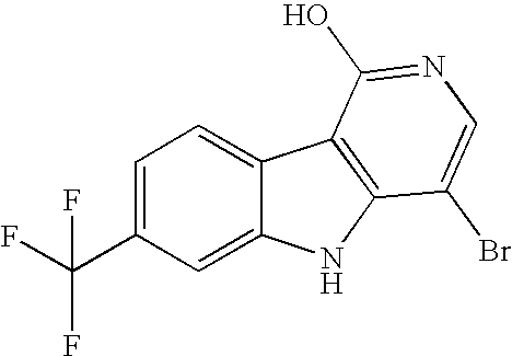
C1=C(C(F)(F)F)C=C2C(=C1)C1=C(N2)C(Br)=CN=C1O
